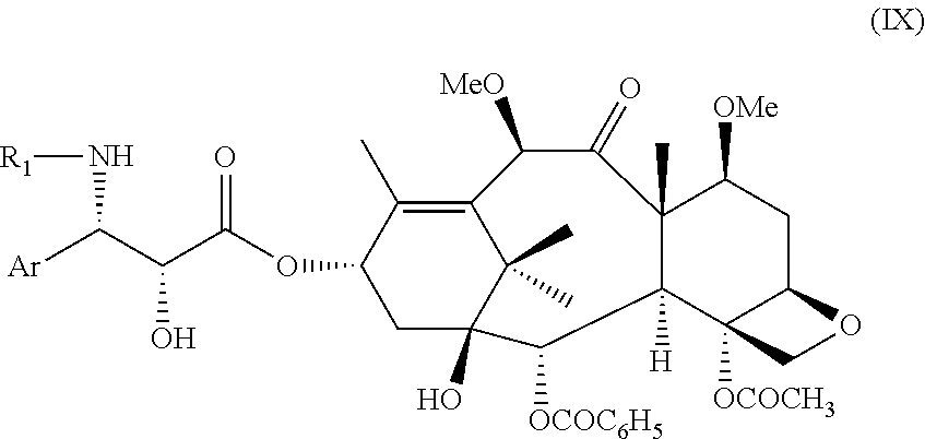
C(C(OC1CC2(O)C(C)(C)C(=C1C)C([MeO])C(=O)C1(C)C([H])(C3([OCOCH3])C(CC1[OMe])OC3)C2[OCOC6H5])=O)(C([Ar])N[R1])O
